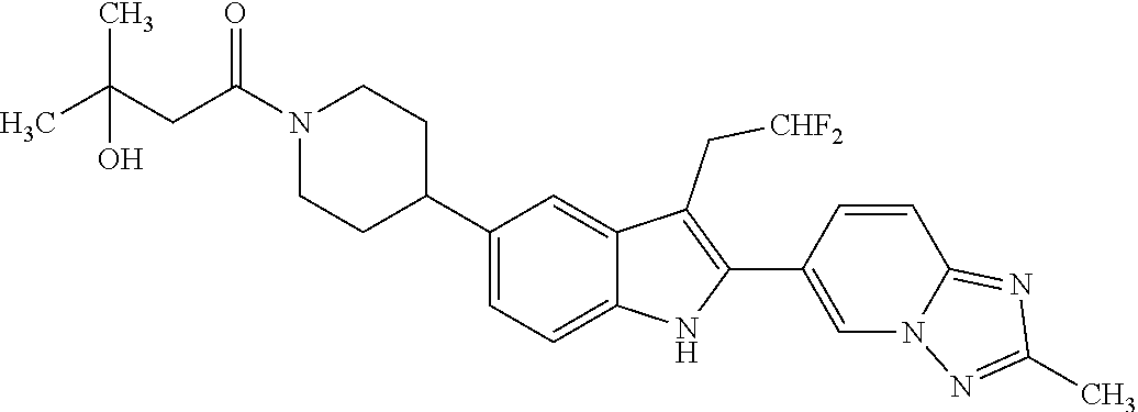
N1(C(CC(C)(C)O)=O)CCC(C2=CC=C3C(=C2)C(C[CHF2])=C(C2=CN4C(=NC(C)=N4)C=C2)N3)CC1
